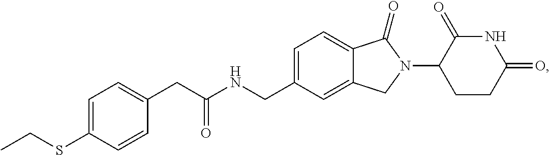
C1=C(CNC(CC2=CC=C(SCC)C=C2)=O)C=C2C(=C1)C(=O)N(C1CCC(=O)NC1=O)C2
